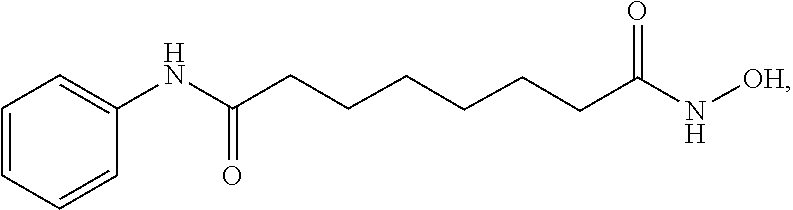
N(C(=O)CCCCCCC(=O)N[OH])C1=CC=CC=C1
